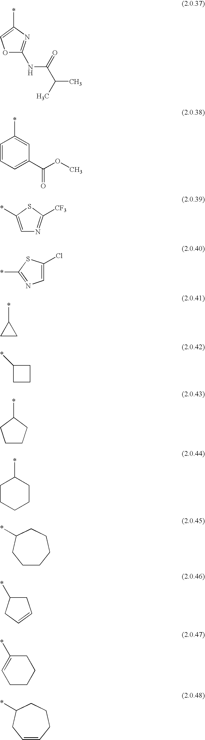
O1C(NC(C(C)C)=O)=NC(*)=C1.C1=CC=C(C(OC)=O)C=C1*.C1=C(*)SC([CF3])=N1.C1(Cl)=CN=C(*)S1.C1CC1*.C1(*)CCC1.C1CCC(*)C1.C1CCCCC1*.C1CCCCC(*)C1.C1C(*)CC=C1.C1CCCC(*)=C1.C1=CCCCC(*)C1
